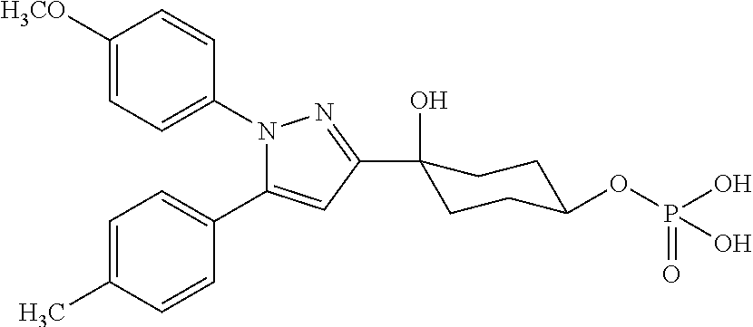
C1([H3CO])=CC=C(N2C(C3=CC=C(C)C=C3)=CC(C3(O)CCC(OP(O)(=O)O)CC3)=N2)C=C1
